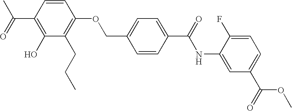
C1(C(=O)C)=C(O)C(CCC)=C(OCC2=CC=C(C(=O)NC3=CC(C(=O)OC)=CC=C3F)C=C2)C=C1
